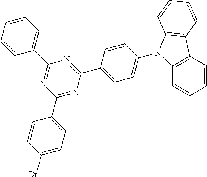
C1(C2=CC=C(Br)C=C2)=NC(C2=CC=C(N3C4=C(C=CC=C4)C4=C3C=CC=C4)C=C2)=NC(C2=CC=CC=C2)=N1
